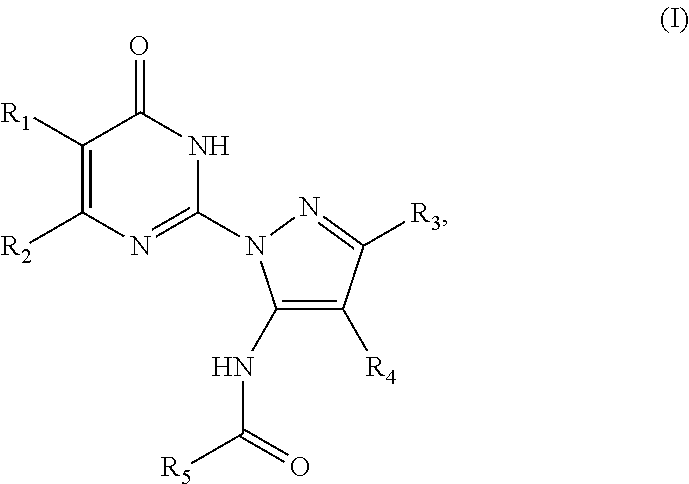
C1([R1])=C([R2])N=C(N2C(NC([R5])=O)=C([R4])C([R3])=N2)NC1=O
